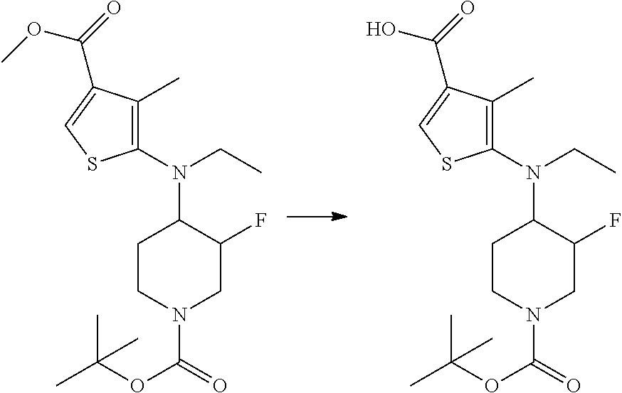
C1CN(C(=O)OC(C)(C)C)CC(F)C1N(C1=C(C)C(C(=O)OC)=CS1)CC.C1CN(C(=O)OC(C)(C)C)CC(F)C1N(C1=C(C)C(C(=O)O)=CS1)CC
